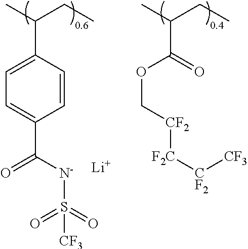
C1=C(C(C)CC)C=CC(C([N-]S(=O)(=O)[CF3])=O)=C1.[Li].O=C(OC[CF2][F2C][CF2][CF3])C(C)CC
